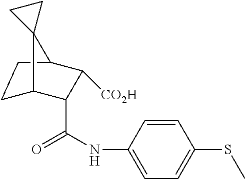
C1C2C(C(NC3=CC=C(SC)C=C3)=O)C([CO2H])C(C1)C21CC1
